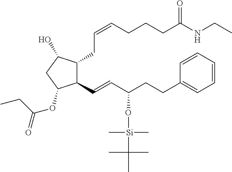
C(=CCCCC(NCC)=O)CC1C(C=CC(CCC2=CC=CC=C2)O[Si](C(C)(C)C)(C)C)C(OC(CC)=O)CC1O
